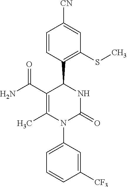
N1(C2=CC=CC([CF3])=C2)C(=O)NC(C2=C(SC)C=C([CN])C=C2)C(C(N)=O)=C1C
